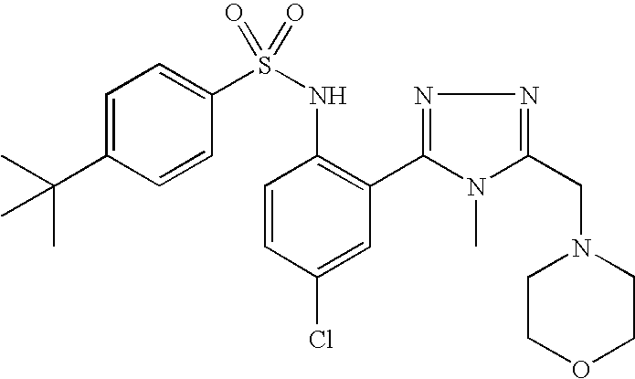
C1=C(C(C)(C)C)C=CC(S(NC2=C(C3=NN=C(CN4CCOCC4)N3C)C=C(Cl)C=C2)(=O)=O)=C1
